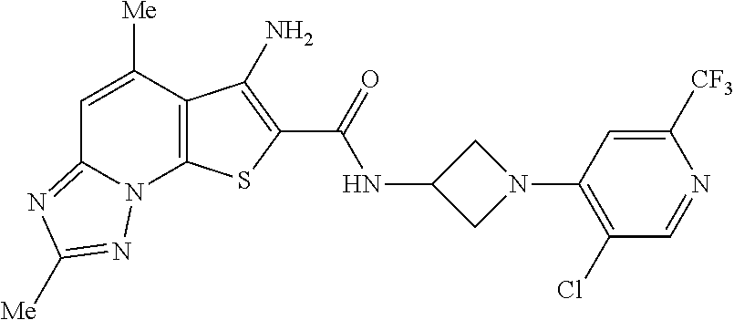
N(C(=O)C1=C(N)C2=C(N3C(=NC([Me])=N3)C=C2[Me])S1)C1CN(C2=C(Cl)C=NC([CF3])=C2)C1
